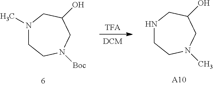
[TFA].[DCM].N1(C)CCN([Boc])CC(O)C1.N1CCN(C)CC(O)C1.[A10]
